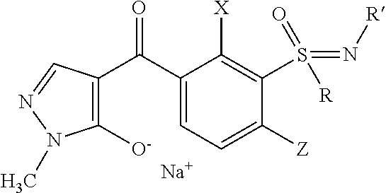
C1(C(C2=C([O-])N(C)N=C2)=O)=CC=C([Z])C(S(=N[R])(=O)[R])=C1[X].[Na]
